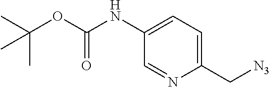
C1(NC(OC(C)(C)C)=O)=CC=C(C[N3])N=C1
